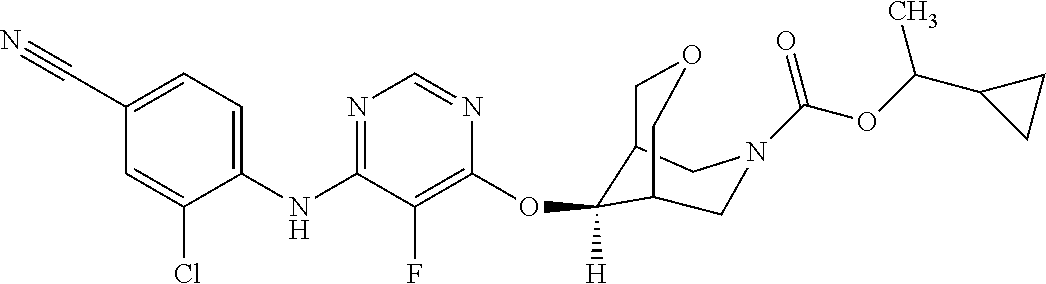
C1(NC2=NC=NC(OC3([H])C4COCC3CN(C(=O)OC(C3CC3)C)C4)=C2F)=CC=C(C#N)C=C1Cl
